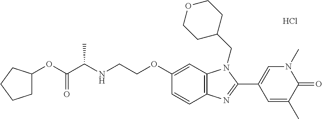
C1C(OC(C(NCCOC2=CC3=C(C=C2)N=C(C2=CN(C)C(=O)C(C)=C2)N3CC2CCOCC2)C)=O)CCC1.Cl
